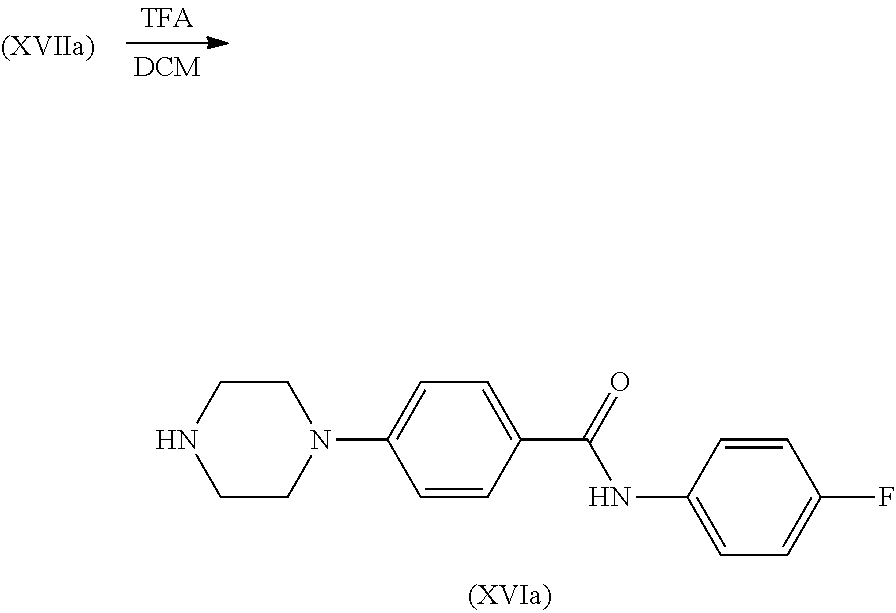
C1CNCCN1C1=CC=C(C(=O)NC2=CC=C(F)C=C2)C=C1
